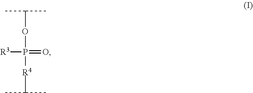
O(C(C)C)P(=O)([R3])[R4]C(C)C
